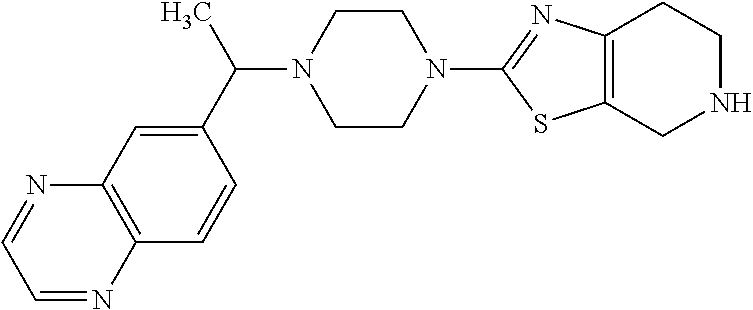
C1CN(C2=NC3=C(S2)CNCC3)CCN1C(C1=CC2=C(C=C1)N=CC=N2)C
